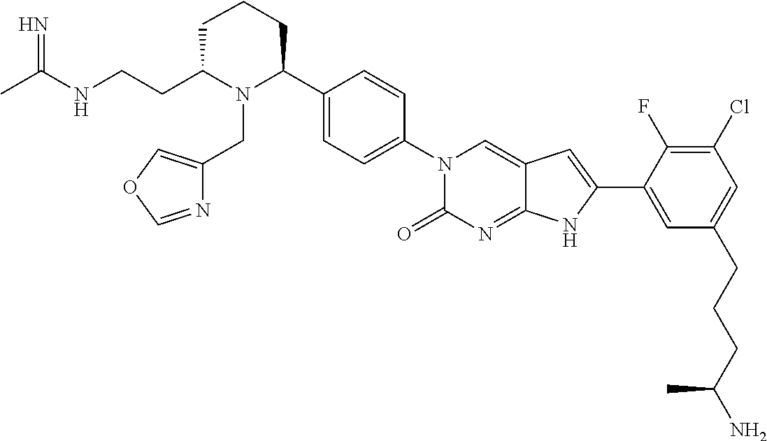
CC(NCCC1N(CC2=COC=N2)C(C2=CC=C(N3C(=O)N=C4C(=C3)C=C(C3=CC(CCCC(N)C)=CC(Cl)=C3F)N4)C=C2)CCC1)=N
